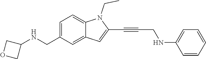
C1=C(CNC2COC2)C=C2C(=C1)N(CC)C(C#CCNC1=CC=CC=C1)=C2
